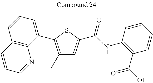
C1(C)=C(C2=CC=CC3=C2N=CC=C3)SC(C(NC2=C(C(=O)O)C=CC=C2)=O)=C1
